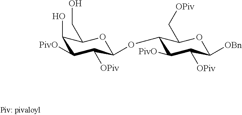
C1(O)C([PivO])C([OPiv])C(OC2C([PivO])C([OPiv])C([OBn])OC2C[OPiv])OC1CO
